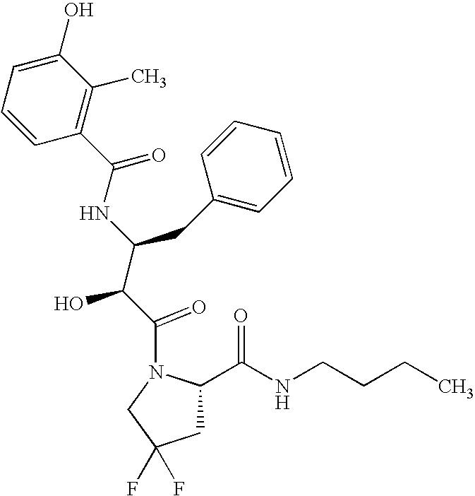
C1=CC(C(=O)NC(C(C(=O)N2CC(F)(F)CC2C(NCCCC)=O)O)CC2=CC=CC=C2)=C(C)C(O)=C1
